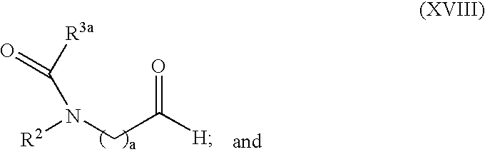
[H]C(CN([R2])C([R3a])=O)=O
